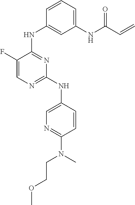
N(C1=NC(NC2=CN=C(N(C)CCOC)C=C2)=NC=C1F)C1=CC(NC(C=C)=O)=CC=C1
